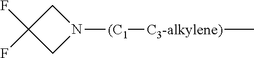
C1C(F)(F)CN1[(C1][C3-alkylene)]C
